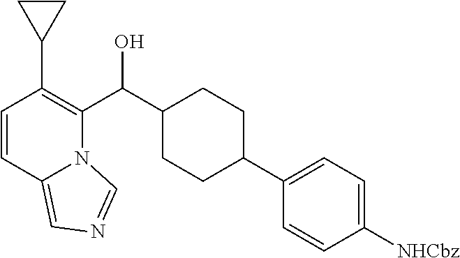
C1=CC2=CN=CN2C(C(C2CCC(C3=CC=C([NHCbz])C=C3)CC2)O)=C1C1CC1
